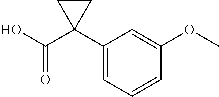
C1(C2(C(O)=O)CC2)=CC=CC(OC)=C1
